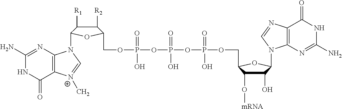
C1(N)=NC2=C(C(=O)N1)[N+](C)=CN2C1C([R1])C([R2])C(COP(OP(=O)(OP(OCC2C(O[mRNA])C(O)C(N3C4=C(C(=O)NC(N)=N4)N=C3)O2)(=O)O)O)(O)=O)O1
